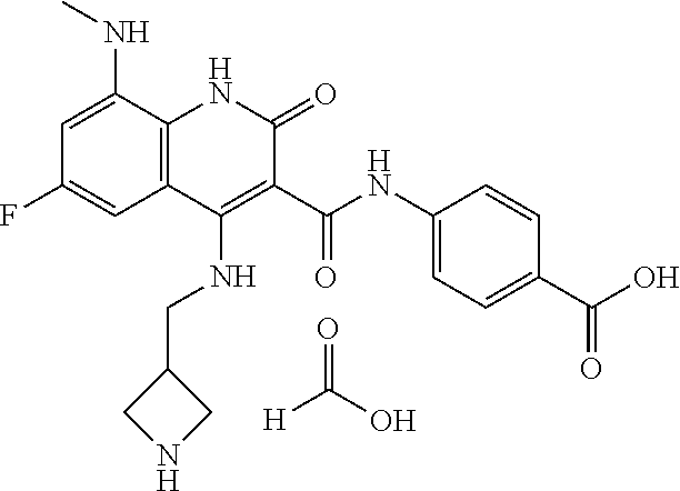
C1=C(NC)C2=C(C=C1F)C(NCC1CNC1)=C(C(NC1=CC=C(C(O)=O)C=C1)=O)C(=O)N2.[H]C(O)=O
